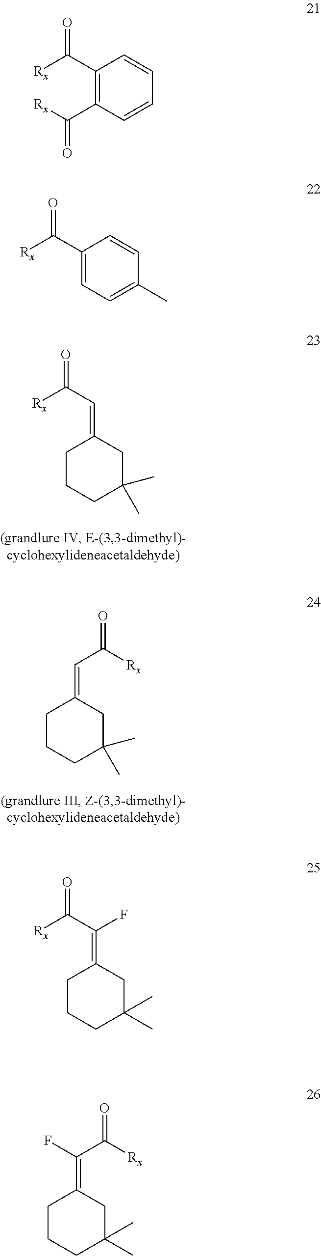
[Rx]C(C=C1CC(C)(C)CCC1)=O.[Rx]C(C=C1CCCC(C)(C)C1)=O.[Rx]C(C1=C(C([Rx])=O)C=CC=C1)=O.[Rx]C(C1=CC=C(C)C=C1)=O.[Rx]C(C(=C1CC(C)(C)CCC1)F)=O.[Rx]C(C(=C1CCCC(C)(C)C1)F)=O
